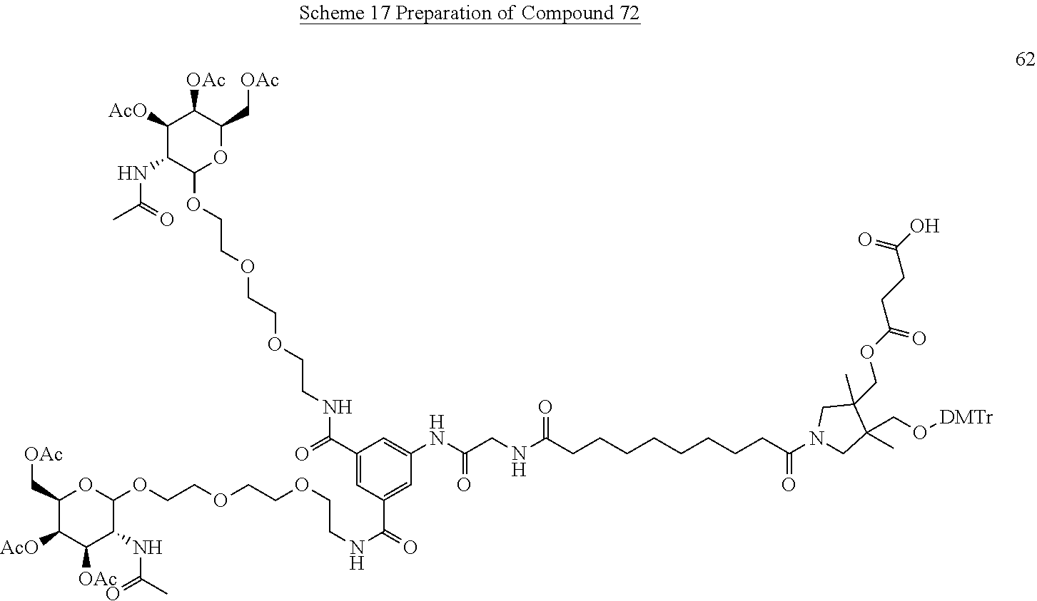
C1=C(C(=O)NCCOCCOCCOC2OC(C[OAc])C([AcO])C([OAc])C2NC(C)=O)C=C(C(NCCOCCOCCOC2C(NC(=O)C)C([AcO])C([OAc])C(C[OAc])O2)=O)C=C1NC(CNC(CCCCCCCCC(=O)N1CC(C)(CO[DMTr])C(C)(COC(CCC(O)=O)=O)C1)=O)=O
